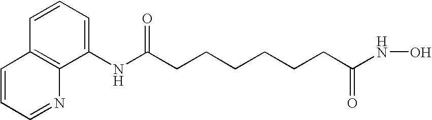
C(CCCCCC(=O)NO)C(NC1=CC=CC2=C1N=CC=C2)=O
